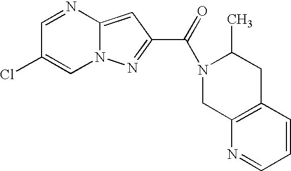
C1=NC2=CC(C(=O)N3CC4=C(CC3C)C=CC=N4)=NN2C=C1Cl
